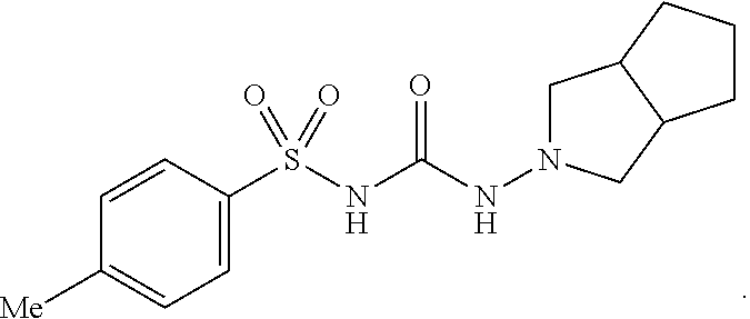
C1=CC(S(NC(NN2CC3C(C2)CCC3)=O)(=O)=O)=CC=C1[Me]
